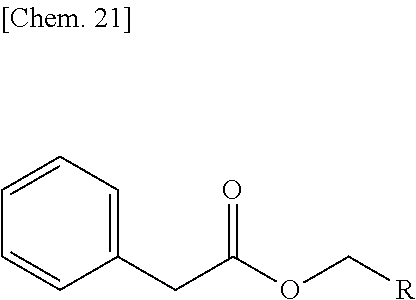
C1(CC(OC[R])=O)=CC=CC=C1
